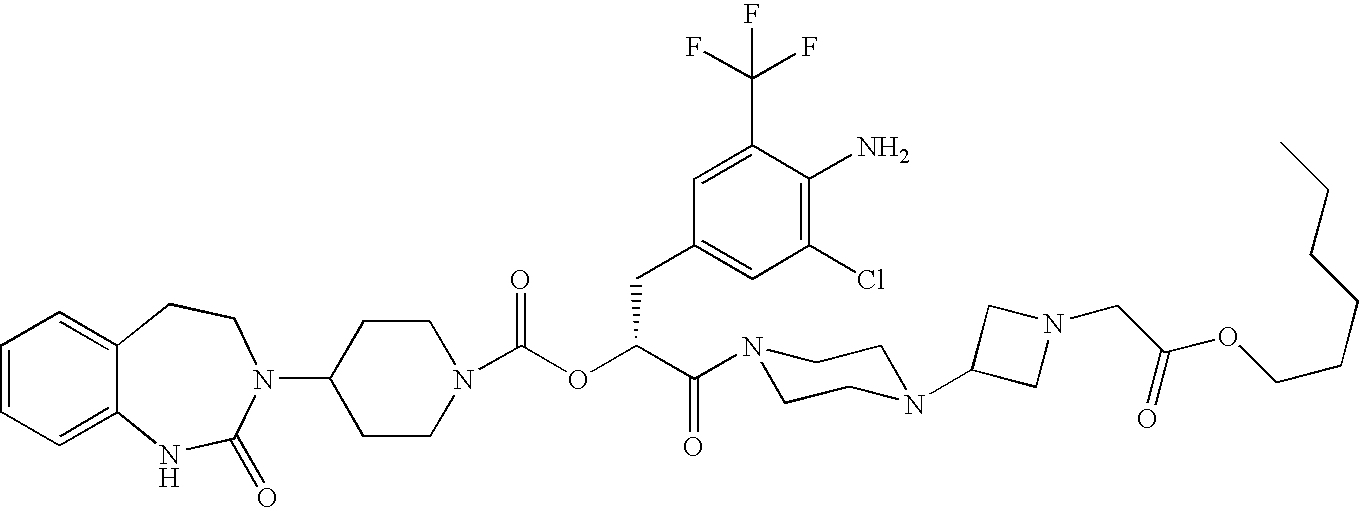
C1(N2C(=O)NC3=CC=CC=C3CC2)CCN(C(OC(C(N2CCN(C3CN(CC(OCCCCCC)=O)C3)CC2)=O)CC2=CC(Cl)=C(N)C(C(F)(F)F)=C2)=O)CC1
